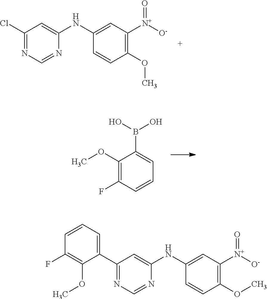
C1(Cl)=NC=NC(NC2=CC([N+]([O-])=O)=C(OC)C=C2)=C1.COC1=C(F)C=CC=C1B(O)O.C1(C2=NC=NC(NC3=CC([N+]([O-])=O)=C(OC)C=C3)=C2)=CC=CC(F)=C1OC
